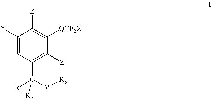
C1([Y])=CC(C([V][R3])([R1])[R2])=C([Z])C([QCF2X])=C1[Z]
